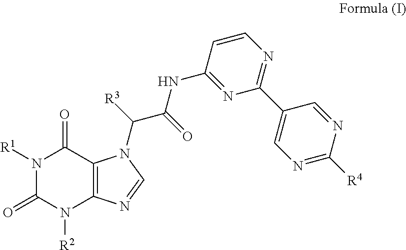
N1([R1])C(=O)N([R2])C2=C(C1=O)N(C([R3])C(=O)NC1=NC(C3=CN=C([R4])N=C3)=NC=C1)C=N2
